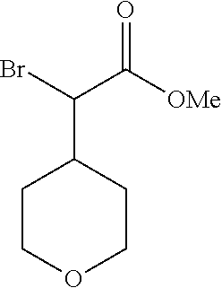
C1COCCC1C(Br)C([OMe])=O
